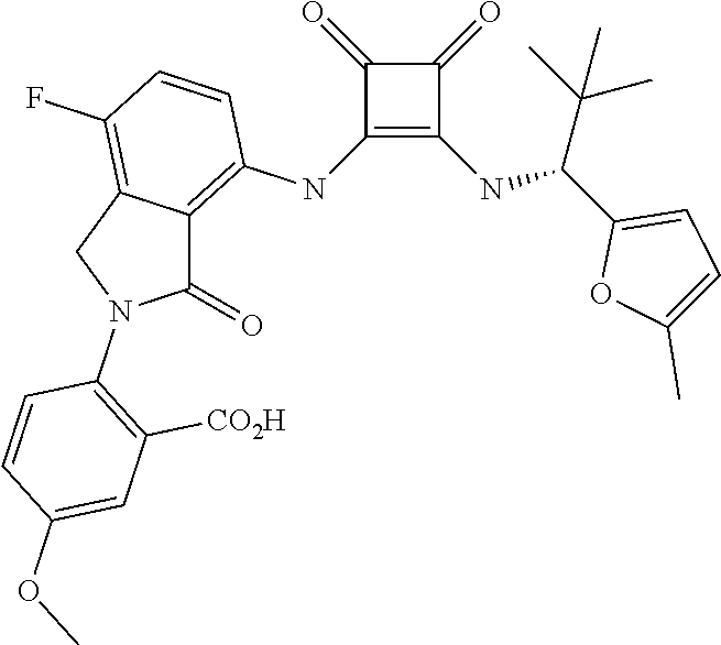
C1(NC2=C3C(=C(F)C=C2)CN(C2=C([CO2H])C=C(OC)C=C2)C3=O)=C(NC(C2=CC=C(C)O2)C(C)(C)C)C(=O)C1=O
